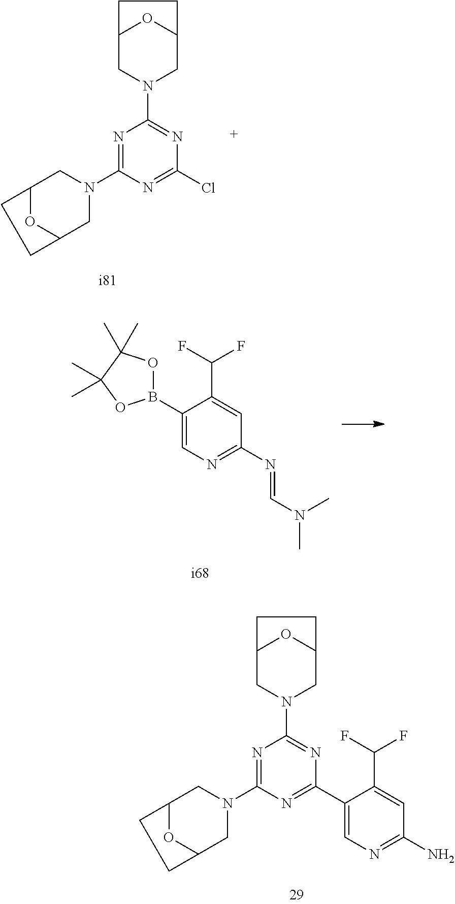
N1=C(N2CC3OC(C2)CC3)N=C(Cl)N=C1N1CC2OC(C1)CC2.C1(B2OC(C)(C)C(C)(C)O2)=CN=C(N=CN(C)C)C=C1C(F)F.N1=C(N2CC3OC(C2)CC3)N=C(C2=CN=C(N)C=C2C(F)F)N=C1N1CC2OC(C1)CC2
